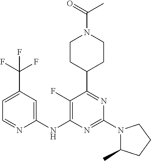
N1=C(N2C(C)CCC2)N=C(C2CCN(C(=O)C)CC2)C(F)=C1NC1=CC(C(F)(F)F)=CC=N1
